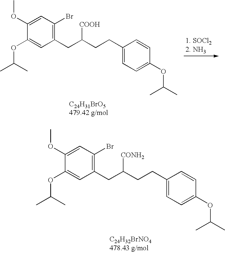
C1(OC(C)C)=CC(CC(CCC2=CC=C(OC(C)C)C=C2)[COOH])=C(Br)C=C1OC.C1(OC(C)C)=CC(CC(CCC2=CC=C(OC(C)C)C=C2)[CONH2])=C(Br)C=C1OC
